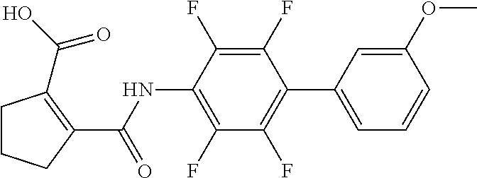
C1CCC(C(NC2=C(F)C(F)=C(C3=CC=CC(OC)=C3)C(F)=C2F)=O)=C1C(=O)O
